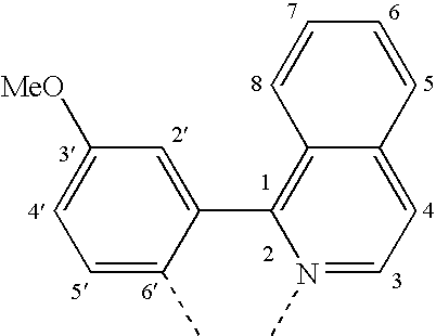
C1=CC=CC2=CC=N(C)C(C3=CC([MeO])=CC=C3C)=C12
